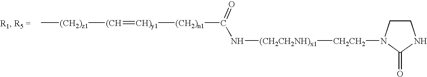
C1CN([CH2CH2][(CH2CH2NH)x1]NC([(CH2)n1][CH)y1]=[(CH][(CH2)z1]C)=O)C(=O)N1
